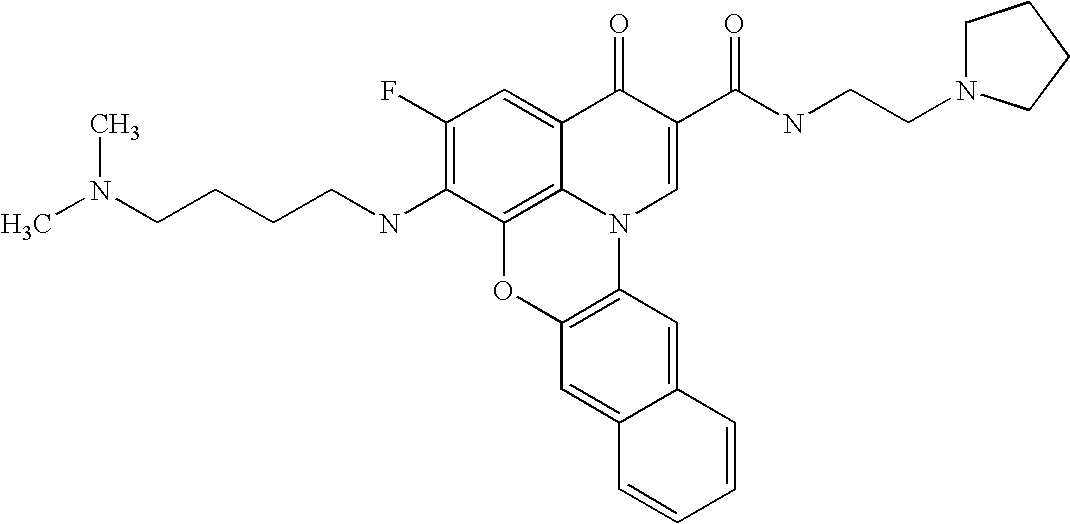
C1(F)=C(NCCCCN(C)C)C2=C3C(=C1)C(=O)C(C(NCCN1CCCC1)=O)=CN3C1=C(O2)C=C2C(=C1)C=CC=C2
